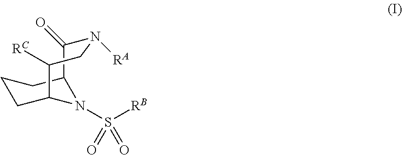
C1CC2N(S([RB])(=O)=O)C(C1)C(=O)N([RA])CC2[RC]
